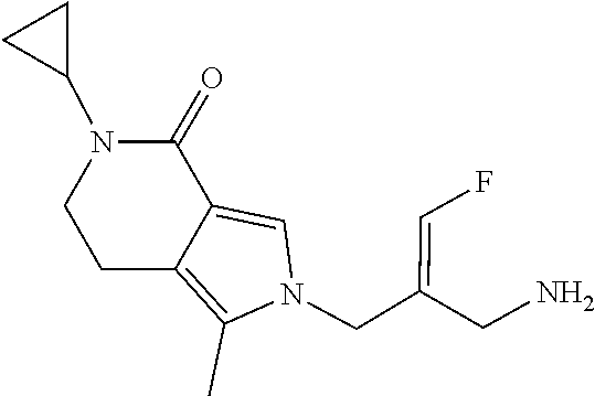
C12=C(C)N(CC(=CF)CN)C=C1C(=O)N(C1CC1)CC2
